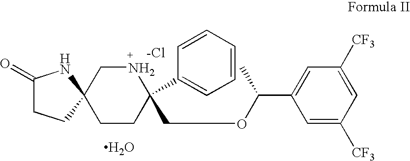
N1CC2(CCC1(COC(C1=CC([CF3])=CC([CF3])=C1)C)C1=CC=CC=C1)CCC(=O)N2.[-Cl].O
